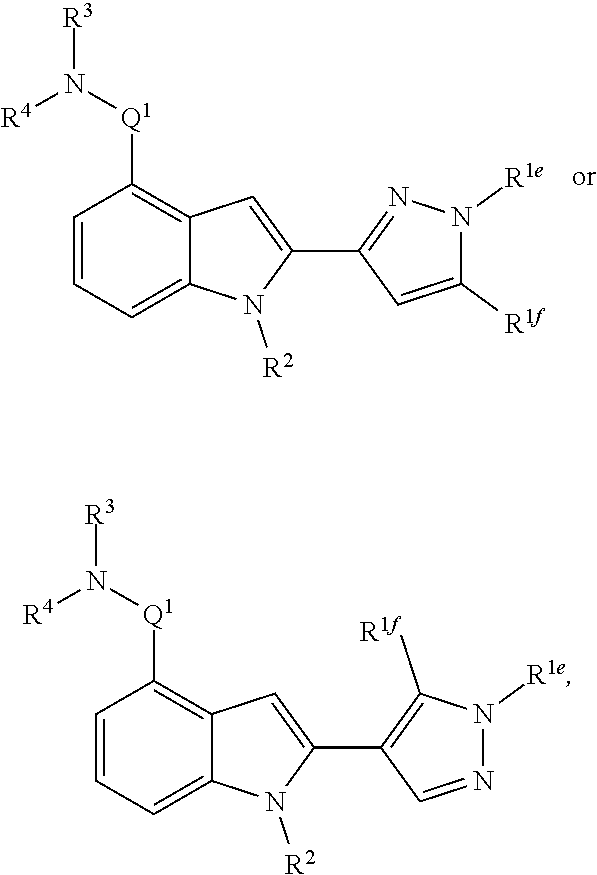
C1=CC=C2C(=C1[Q1]N([R3])[R4])C=C(C1=NN([R1e])C([R1f])=C1)N2[R2].C1=CC=C2C(=C1[Q1]N([R3])[R4])C=C(C1=C([R1f])N([R1e])N=C1)N2[R2]
